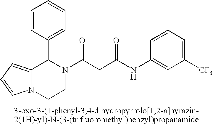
C12=CC=CN1CCN(C(CC(NC1=CC([CF3])=CC=C1)=O)=O)C2C1=CC=CC=C1
